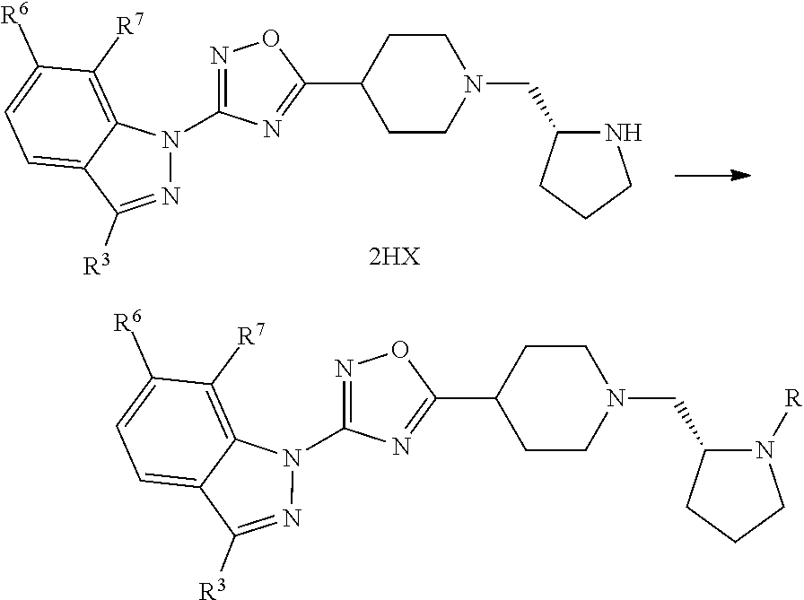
C1=C2C(=C([R7])C([R6])=C1)N(C1=NOC(C3CCN(CC4NCCC4)CC3)=N1)N=C2[R3].C1=C2C(=C([R7])C([R6])=C1)N(C1=NOC(C3CCN(CC4N([R])CCC4)CC3)=N1)N=C2[R3]
